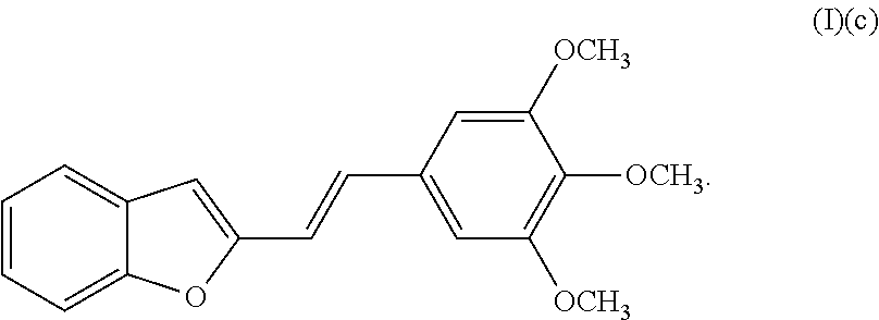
C1=CC=C2C(=C1)C=C(C=CC1=CC([OCH3])=C([OCH3])C([OCH3])=C1)O2
